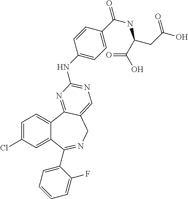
C1=C(Cl)C=C2C(=C1)C1=NC(NC3=CC=C(C(=O)NC(CC(=O)O)C(=O)O)C=C3)=NC=C1CN=C2C1=CC=CC=C1F
